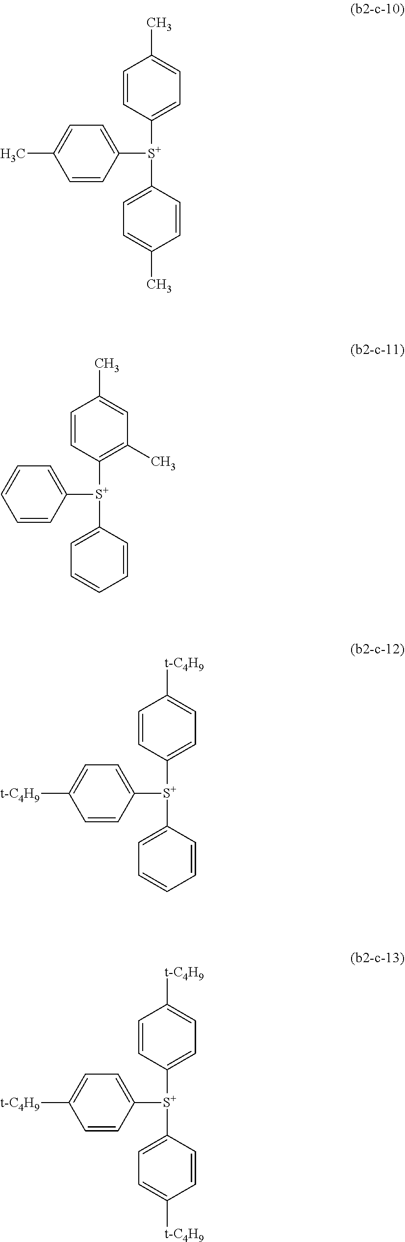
C1=CC([S+](C2=CC=C(C)C=C2)C2=CC=C(C)C=C2)=CC=C1C.C1=CC([S+](C2=CC=CC=C2)C2=CC=CC=C2)=C(C)C=C1C.C1=CC([S+](C2=CC=CC=C2)C2=CC=C([t-C4H9])C=C2)=CC=C1[t-C4H9].C1=CC([S+](C2=CC=C([t-C4H9])C=C2)C2=CC=C([t-C4H9])C=C2)=CC=C1[t-C4H9]
